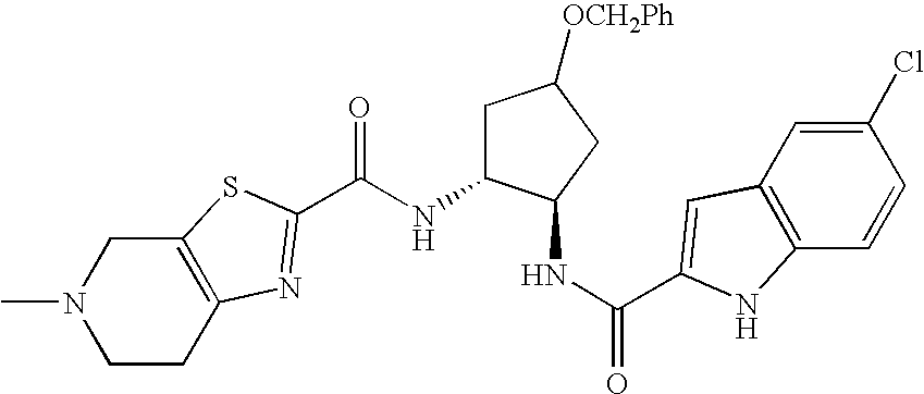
C(NC1CC([OCH2Ph])CC1NC(=O)C1=CC2=C(C=CC(Cl)=C2)N1)(=O)C1=NC2=C(CN(C)CC2)S1
